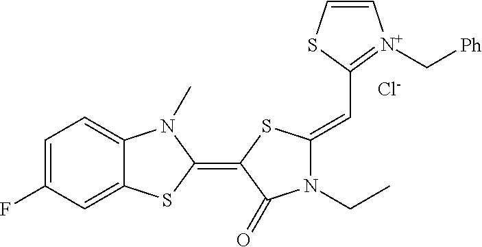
[Cl-].C1=C(F)C=C2C(=C1)N(C)C(=C1SC(=CC3=[N+](C[Ph])C=CS3)N(CC)C1=O)S2
